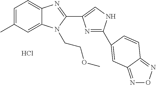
Cl.C1=C(C)C=C2C(=C1)N=C(C1=CNC(C3=CC4=NON=C4C=C3)=N1)N2CCOC
